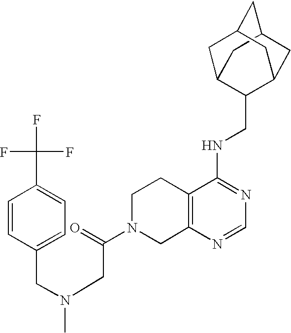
C12=C(N=CN=C1NCC1C3CC4CC(C3)CC1C4)CN(C(CN(CC1=CC=C(C(F)(F)F)C=C1)C)=O)CC2
